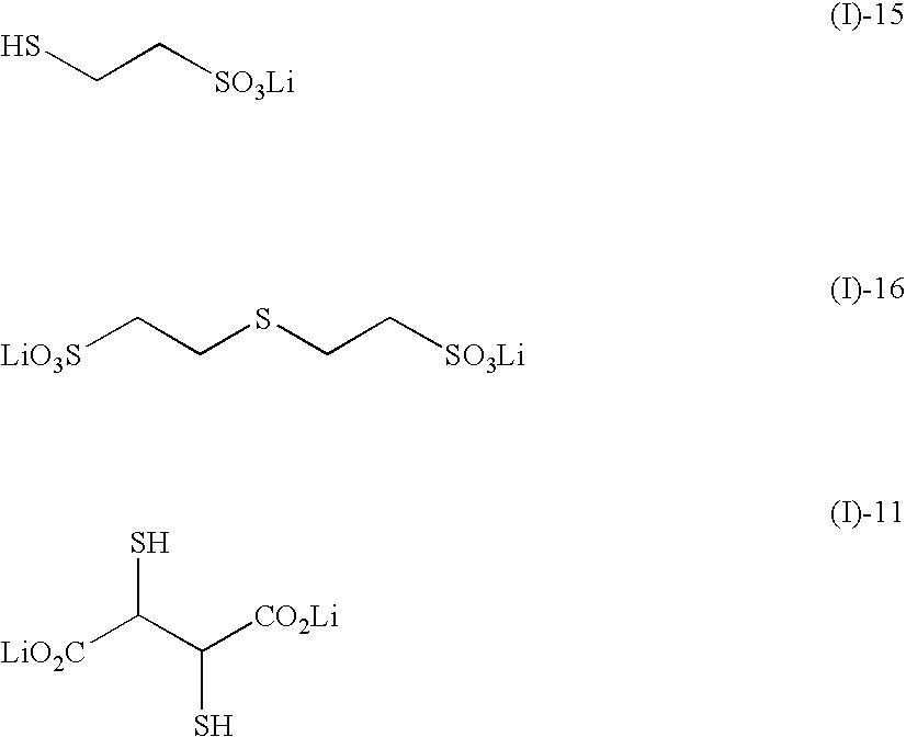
SCC[SO3Li].[LiO3S]CCSCC[SO3Li].[LiO2C]C(C([CO2Li])S)S
